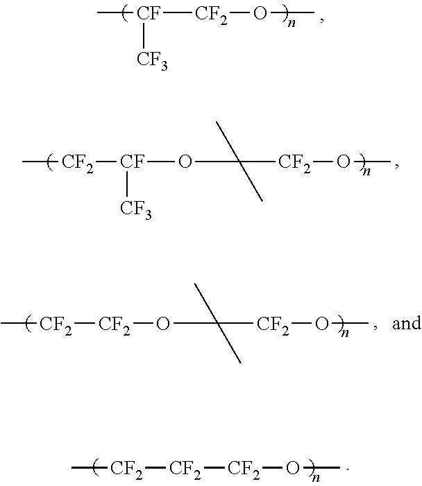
C[CF]([CF2]OC)[CF3].C[CF2][CF](OC(C)(C)[CF2]OC)[CF3].C[CF2][CF2]OC(C)(C)[CF2]OC.C[CF2][CF2][CF2]OC
